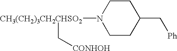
C1CN([CH3(CH2)3CH2CHSO2]C[CONHOH])CCC1C[Ph]
